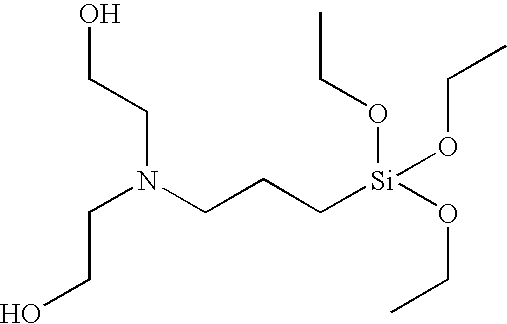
N(CCC[Si](OCC)(OCC)OCC)(CCO)CCO
